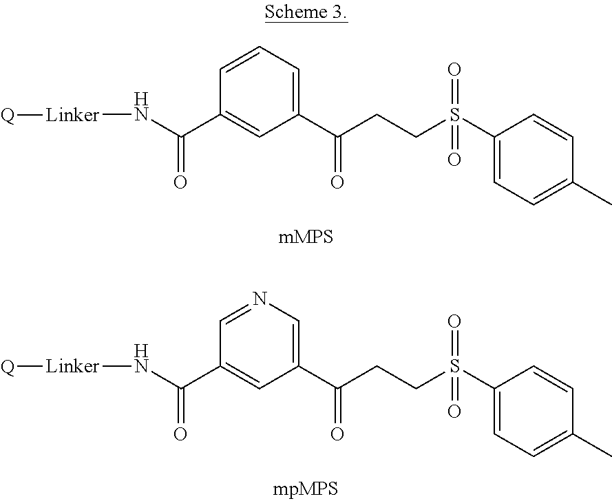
N([Linker][Q])C(=O)C1=CC(C(CCS(C2=CC=C(C)C=C2)(=O)=O)=O)=CC=C1.N([Linker][Q])C(=O)C1=CC(C(CCS(C2=CC=C(C)C=C2)(=O)=O)=O)=CN=C1
